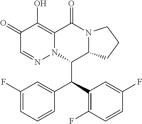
C1(F)=CC=CC(C(C2=C(F)C=CC(F)=C2)C2C3N(C(=O)C4=C(O)C(=O)C=NN24)CCC3)=C1
